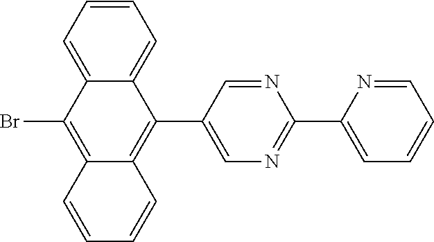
C1=CC2=C(Br)C3=CC=CC=C3C(C3=CN=C(C4=CC=CC=N4)N=C3)=C2C=C1
